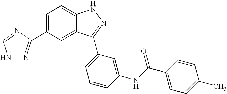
C1=C(C2=NNC=N2)C=C2C(=C1)NN=C2C1=CC=CC(NC(C2=CC=C(C)C=C2)=O)=C1
